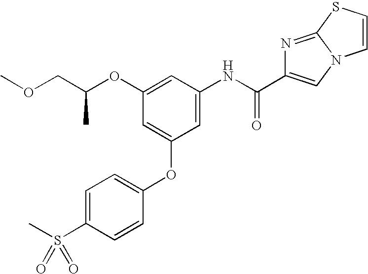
COCC(OC1=CC(NC(C2=CN3C(=N2)SC=C3)=O)=CC(OC2=CC=C(S(C)(=O)=O)C=C2)=C1)C
